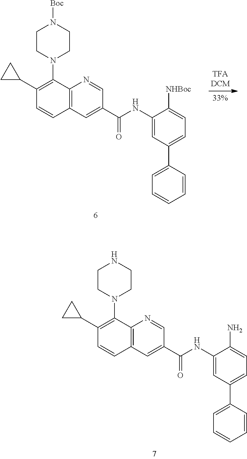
C12=C(C=C(C(=O)NC3=CC(C4=CC=CC=C4)=CC=C3N)C=N1)C=CC(C1CC1)=C2N1CCNCC1.C12=C(C=C(C(=O)NC3=CC(C4=CC=CC=C4)=CC=C3[NHBoc])C=N1)C=CC(C1CC1)=C2N1CCN([Boc])CC1
